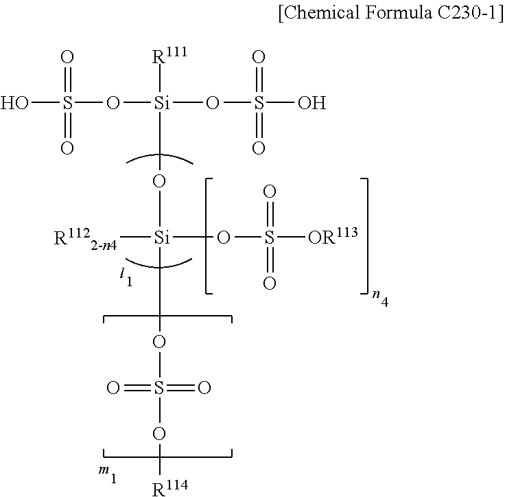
OS(O[Si](OS(O)(=O)=O)([R111])O[Si](OS(O[R114])(=O)=O)([R1122-n4])OS([OR113])(=O)=O)(=O)=O
